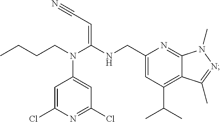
C12=NC(CNC(N(CCCC)C3=CC(Cl)=NC(Cl)=C3)=CC#N)=CC(C(C)C)=C1C(C)=NN2C
